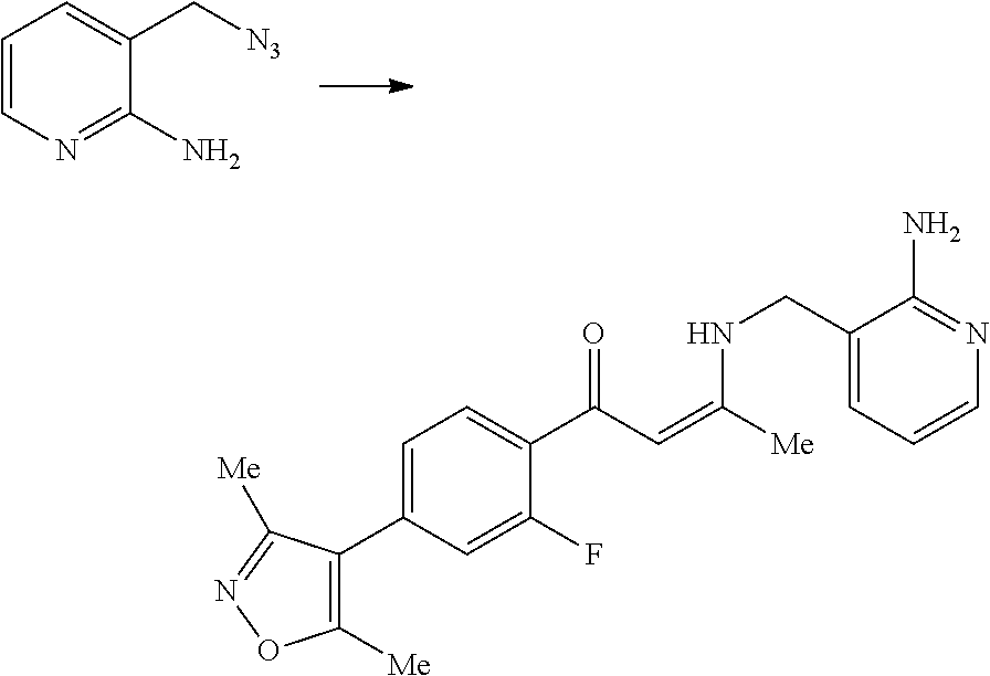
C1=C(C2=C([Me])ON=C2[Me])C=C(F)C(C(C=C([Me])NCC2=CC=CN=C2N)=O)=C1.C1=CN=C(N)C(C[N3])=C1
